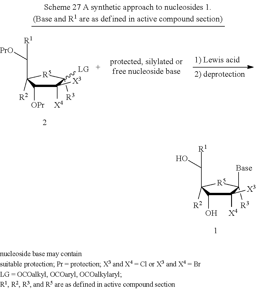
C1([X3])([X4])C([OPr])C([R2])(C([R1])[PrO])[R5]C1([LG])[R3].C1([X3])([X4])C(O)C([R2])(C([R1])O)[R5]C1([Base])[R3]
